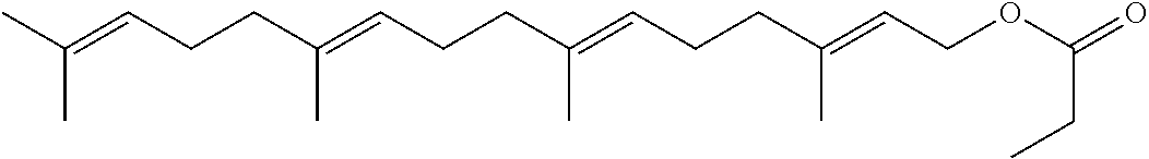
CC(=CCCC(=CCCC(=CCCC(=CCOC(=O)CC)C)C)C)C
